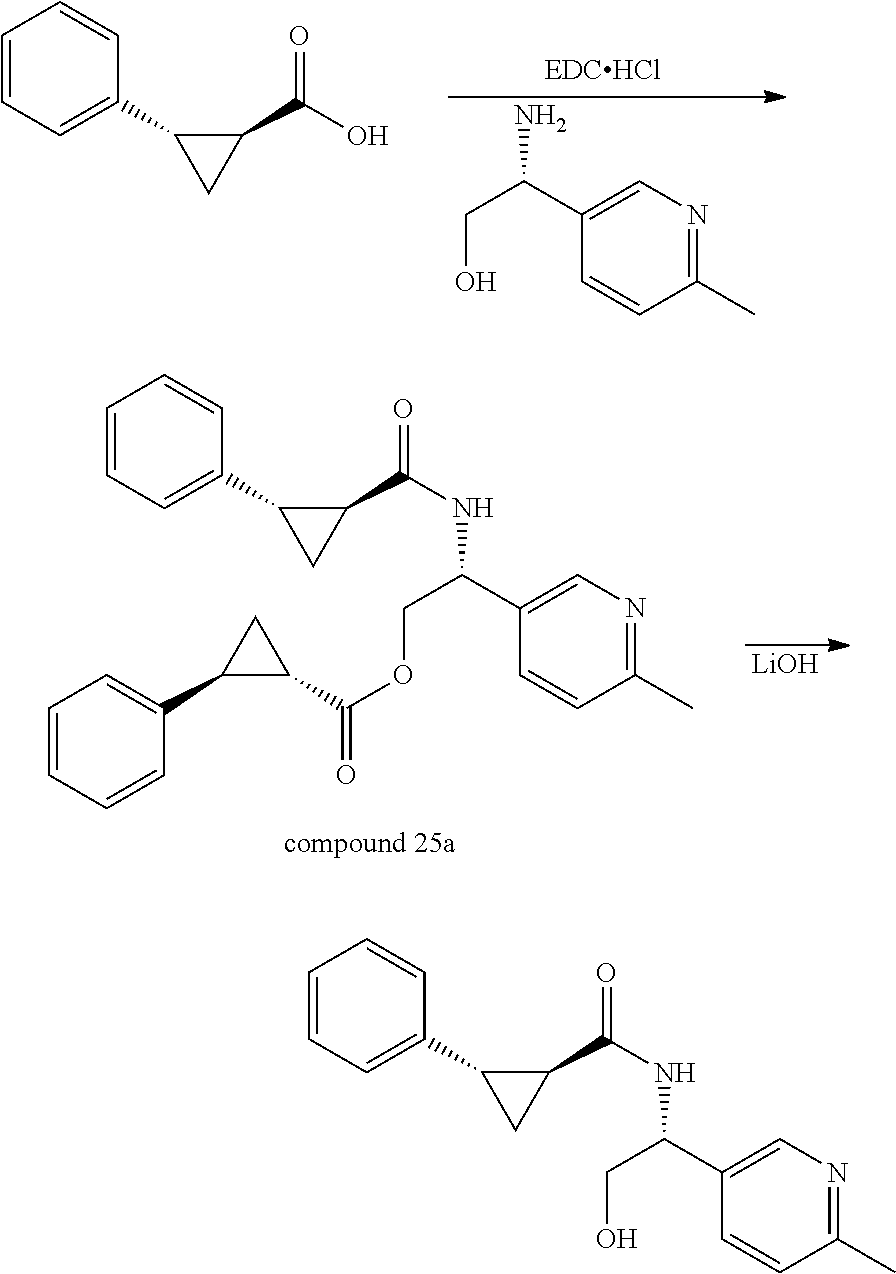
C1(C(CO)NC(=O)C2C(C3=CC=CC=C3)C2)=CN=C(C)C=C1.C1(C(CO)N)=CN=C(C)C=C1.C1=CC=C(C2C(C(=O)O)C2)C=C1.C1(C(COC(=O)C2C(C3=CC=CC=C3)C2)NC(=O)C2C(C3=CC=CC=C3)C2)=CN=C(C)C=C1.[LiOH]
